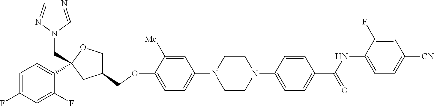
C1=C([Me])C(OCC2COC(CN3C=NC=N3)(C3=CC=C(F)C=C3F)C2)=CC=C1N1CCN(C2=CC=C(C(NC3=CC=C([CN])C=C3F)=O)C=C2)CC1
